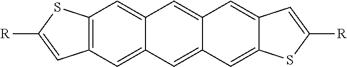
C12=C(C=C3C(=C1)C=C1C(=C3)C=C3C(=C1)C=C([R])S3)C=C([R])S2
